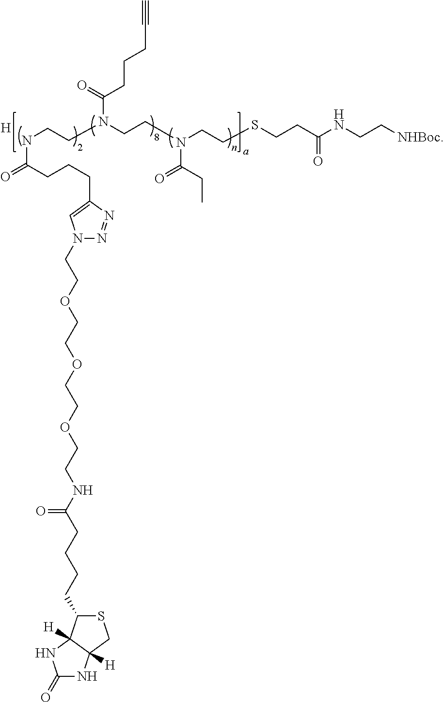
C(C(=O)N(CCN(CCSCCC(NCC[NHBoc])=O)C(CC)=O)CCNC(CCCC1=CN(CCOCCOCCOCCNC(CCCCC2SCC3([H])C2([H])NC(=O)N3)=O)N=N1)=O)CCC#C.[H]
